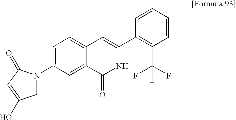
C1=CC=CC(C2=CC3=CC=C(N4CC(O)=CC4=O)C=C3C(=O)N2)=C1C(F)(F)F
